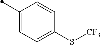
C1=CC(C)=CC=C1S[CF3]
